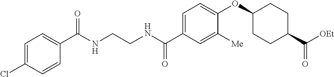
C1=C(C(NCCNC(C2=CC=C(Cl)C=C2)=O)=O)C=C([Me])C(OC2CCC(C(=O)[OEt])CC2)=C1
